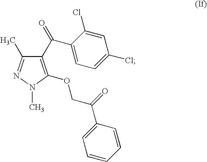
C1(C(=O)C2=CC=C(Cl)C=C2Cl)=C(OCC(=O)C2=CC=CC=C2)N(C)N=C1C
